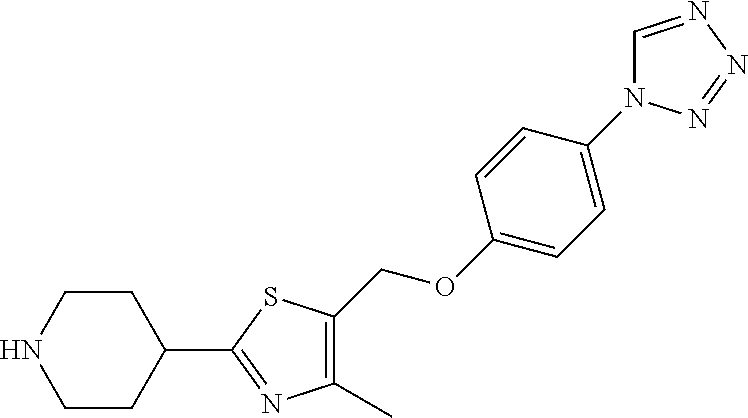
C1(C)=C(COC2=CC=C(N3C=NN=N3)C=C2)SC(C2CCNCC2)=N1
